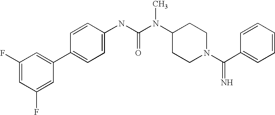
C1(F)=CC(F)=CC(C2=CC=C(NC(N(C3CCN(C(C4=CC=CC=C4)=N)CC3)C)=O)C=C2)=C1
